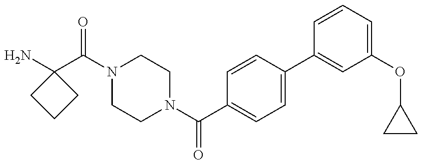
N1(C(C2(N)CCC2)=O)CCN(C(=O)C2=CC=C(C3=CC(OC4CC4)=CC=C3)C=C2)CC1
